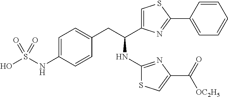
C1=C(NS(O)(=O)=O)C=CC(CC(C2=CSC(C3=CC=CC=C3)=N2)NC2=NC(C([OC2H5])=O)=CS2)=C1
